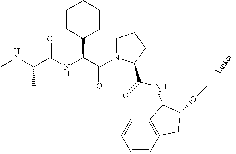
CNC(C(NC(C(N1CCCC1C(=O)NC1C2=C(C=CC=C2)CC1OC)=O)C1CCCCC1)=O)C
